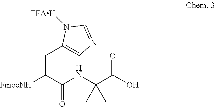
C(C(C(NC(C(O)=O)(C)C)=O)[FmocNH])C1=CN=CN1[TFAH]
